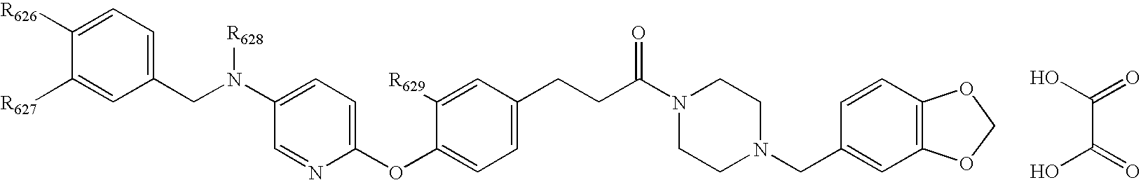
C1([R627])=CC(CN(C2=CC=C(OC3=CC=C(CCC(N4CCN(CC5=CC6=C(C=C5)OCO6)CC4)=O)C=C3[R629])N=C2)[R628])=CC=C1[R626].C(C(=O)O)(O)=O
